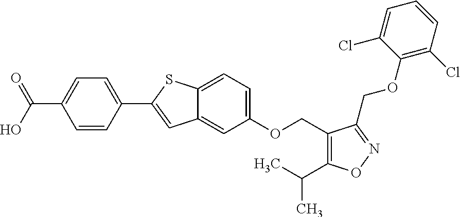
C12=CC=C(OCC3=C(C(C)C)ON=C3COC3=C(Cl)C=CC=C3Cl)C=C1C=C(C1=CC=C(C(O)=O)C=C1)S2
